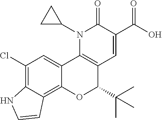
N1(C2CC2)C2=C(C=C(C(O)=O)C1=O)C(C(C)(C)C)OC1=C3C(=C(Cl)C=C21)NC=C3
